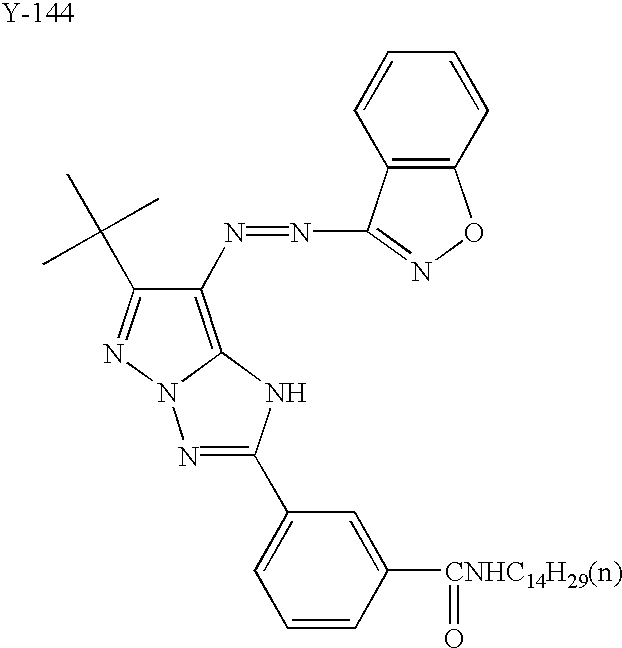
C1(N=NC2=NOC3=C2C=CC=C3)=C2N(N=C1C(C)(C)C)N=C(C1=CC=CC([CNHC14H29(n)]=O)=C1)N2.[Y]
